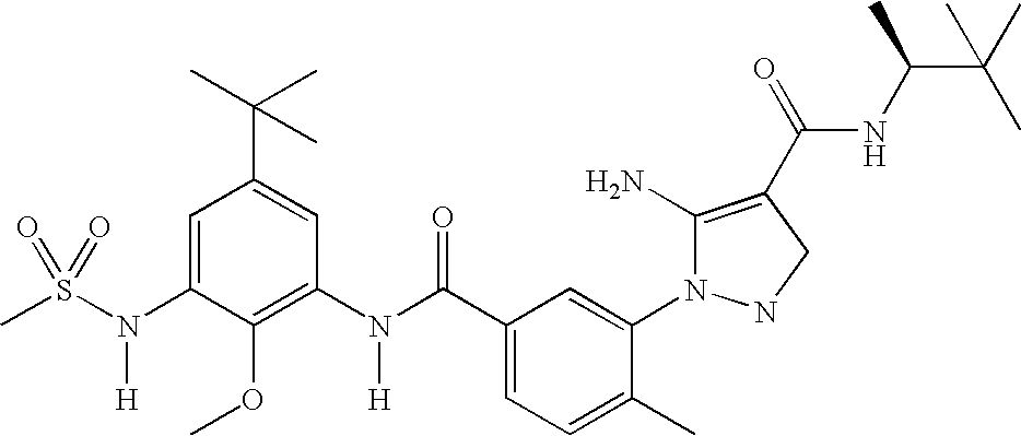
CS(N(C1=CC(C(C)(C)C)=CC(N(C(C2=CC=C(C)C(N3C(N)=C(C(=O)NC(C(C)(C)C)C)CN3)=C2)=O)[H])=C1OC)[H])(=O)=O
